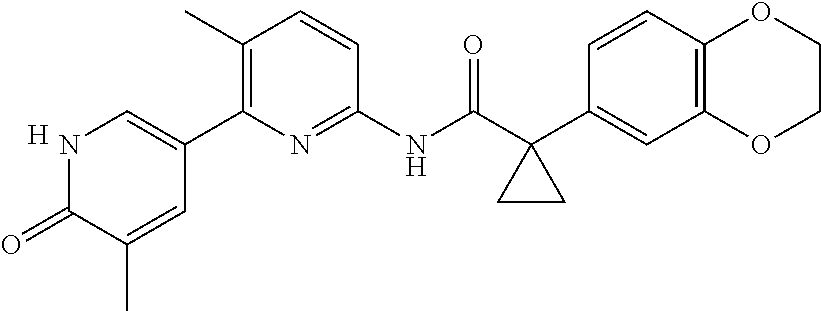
C1(=O)NC=C(C2=C(C)C=CC(NC(C3(C4=CC5=C(C=C4)OCCO5)CC3)=O)=N2)C=C1C.[H]
